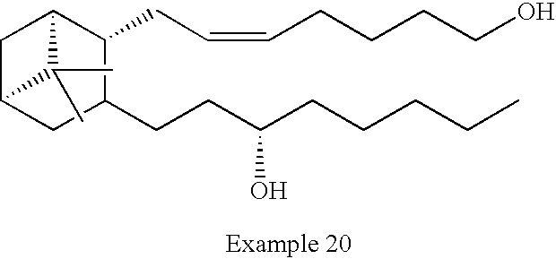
C1C2CC(CCC(CCCCC)O)C(CC=CCCCCO)C1C2(C)C
